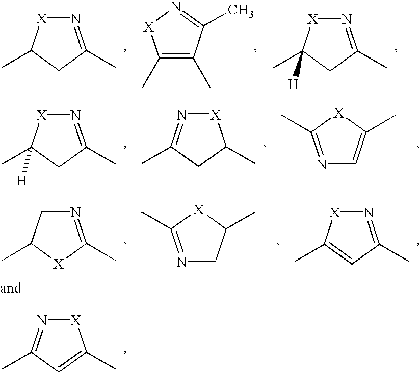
N1=C(C)C=C(C)[X]1.[X]1N=C(C)CC1C.C1(C)=C(C)C(C)=N[X]1.[X]1N=C(C)CC1(C)[H].[X]1N=C(C)CC1(C)[H].N1=C(C)CC(C)[X]1.N1=C(C)[X]C(C)=C1.[X]1N=C(C)C=C1C.C1N=C(C)[X]C1C.N1=C(C)[X]C(C)C1
